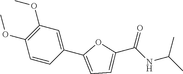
C1(C2=CC=C(C(NC(C)C)=O)O2)=CC(OC)=C(OC)C=C1
